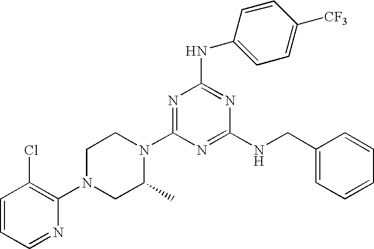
C1=CC=NC(N2CC(C)N(C3=NC(NC4=CC=C([CF3])C=C4)=NC(NCC4=CC=CC=C4)=N3)CC2)=C1Cl
